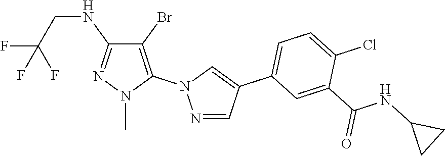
N1=CC(C2=CC=C(Cl)C(C(NC3CC3)=O)=C2)=CN1C1=C(Br)C(NCC(F)(F)F)=NN1C
